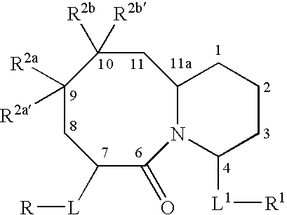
C1([R2a])([R2a])CC([L][R])C(=O)N2C(CC1([R2b])[R2b])CCCC2[L1][R1]
